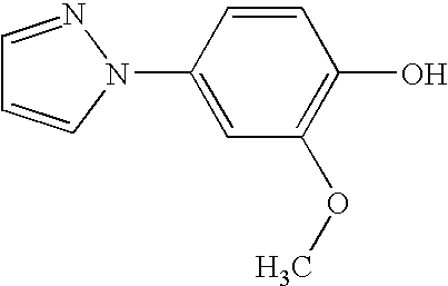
C1=CC(N2N=CC=C2)=CC(OC)=C1O
